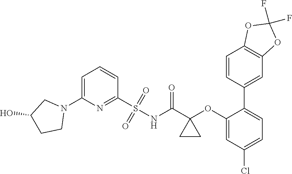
C1=C(N2CC(O)CC2)N=C(S(NC(C2(OC3=CC(Cl)=CC=C3C3=CC4=C(C=C3)OC(F)(F)O4)CC2)=O)(=O)=O)C=C1
